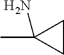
C1CC1(C)N
